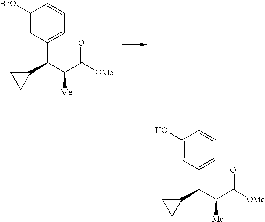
C1(C(C(C([OMe])=O)[Me])C2=CC=CC([BnO])=C2)CC1.C1(C(C(C([OMe])=O)[Me])C2=CC=CC(O)=C2)CC1
